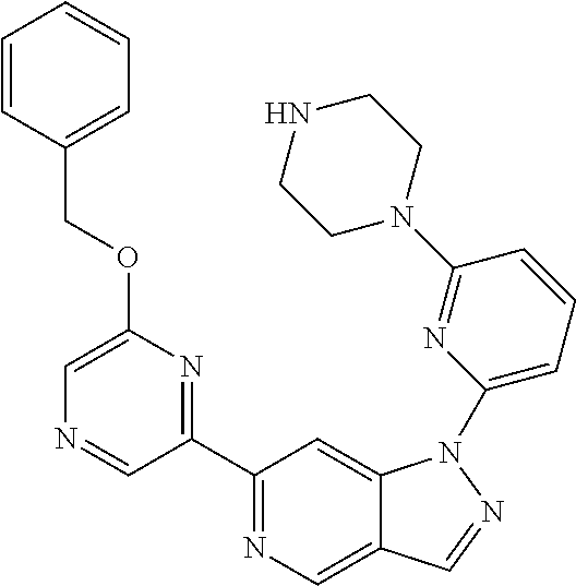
C1(C2=NC(OCC3=CC=CC=C3)=CN=C2)=NC=C2C(=C1)N(C1=CC=CC(N3CCNCC3)=N1)N=C2
